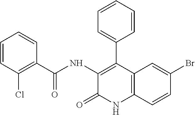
C1=CC(Cl)=C(C(NC2=C(C3=CC=CC=C3)C3=C(NC2=O)C=CC(Br)=C3)=O)C=C1
